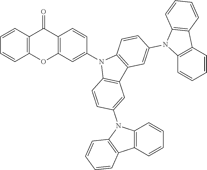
C1=CC2=C(C=C1)C(=O)C1=C(O2)C=C(N2C3=C(C4=C2C=CC(N2C5=C(C6=C2C=CC=C6)C=CC=C5)=C4)C=C(N2C4=C(C5=C2C=CC=C5)C=CC=C4)C=C3)C=C1
